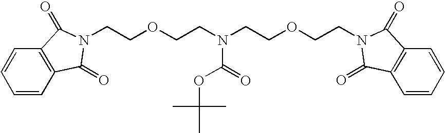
C1=CC2=C(C=C1)C(=O)N(CCOCCN(CCOCCN1C(=O)C3=C(C=CC=C3)C1=O)C(=O)OC(C)(C)C)C2=O
